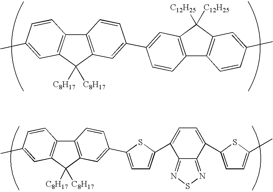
C12=C(C=C(C3=CC4=C(C=C3)C3=C(C=C(C)C=C3)C4([C12H25])[C12H25])C=C1)C([C8H17])([C8H17])C1=C2C=CC(C)=C1.C12=C(C=C(C3=CC=C(C4=CC=C(C5=CC=C(C)S5)C5=NSN=C45)S3)C=C1)C([C8H17])([C8H17])C1=C2C=CC(C)=C1
